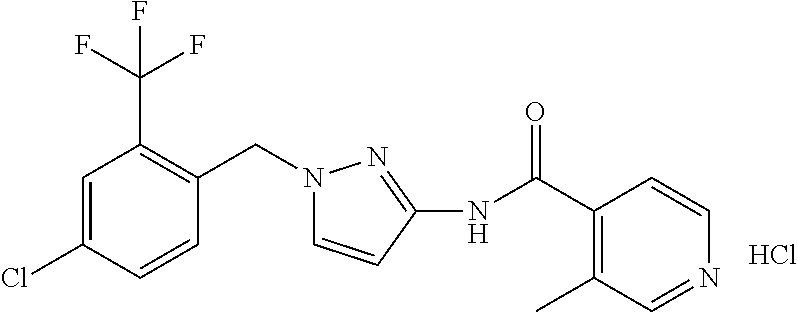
C1=CC(Cl)=CC(C(F)(F)F)=C1CN1C=CC(NC(C2=C(C)C=NC=C2)=O)=N1.Cl
